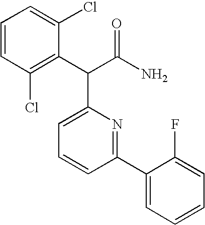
C1=CC=C(Cl)C(C(C(N)=O)C2=CC=CC(C3=CC=CC=C3F)=N2)=C1Cl
